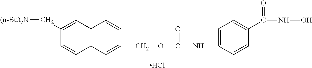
C1(C[(n-Bu)2N])=CC2=C(C=C1)C=C(COC(NC1=CC=C(C(NO)=O)C=C1)=O)C=C2.Cl
